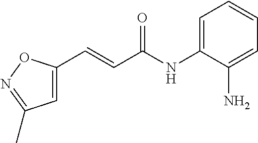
C1(C=CC(NC2=CC=CC=C2N)=O)=CC(C)=NO1
